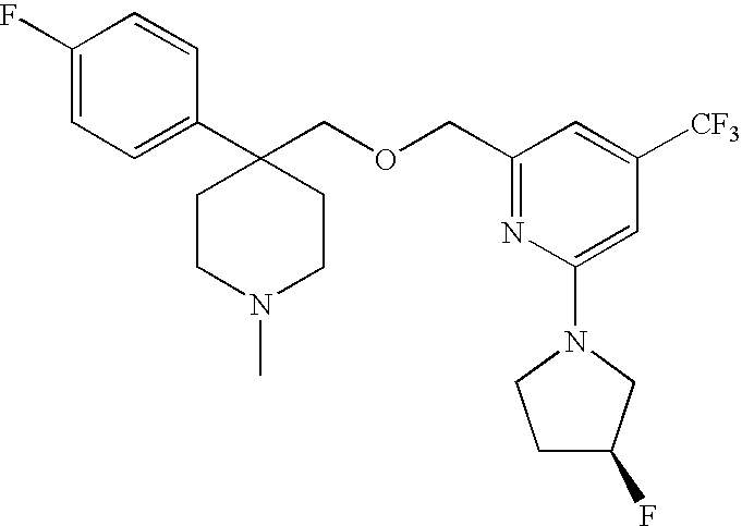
C1(F)=CC=C(C2(COCC3=NC(N4CC(F)CC4)=CC([CF3])=C3)CCN(C)CC2)C=C1
